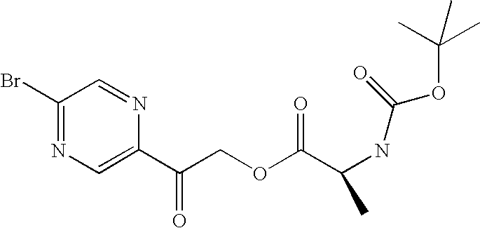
C1(Br)=NC=C(C(COC(C(C)NC(OC(C)(C)C)=O)=O)=O)N=C1
